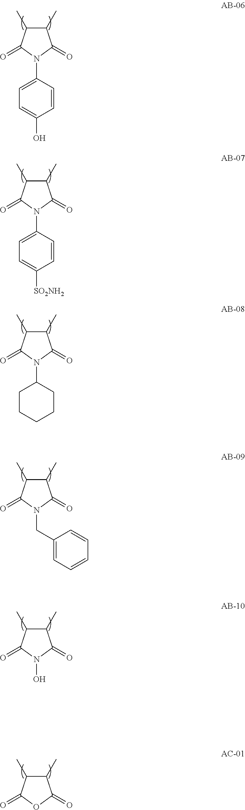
C1(C)C(C)C(=O)N(C2=CC=C(O)C=C2)C1=O.C1(C)C(C)C(=O)N(C2=CC=C([SO2NH2])C=C2)C1=O.C1(C)C(C)C(=O)N(C2CCCCC2)C1=O.C1(C)C(C)C(=O)N(O)C1=O.C1(C)C(C)C(=O)N(CC2=CC=CC=C2)C1=O.C1(C)C(C)C(=O)OC1=O
